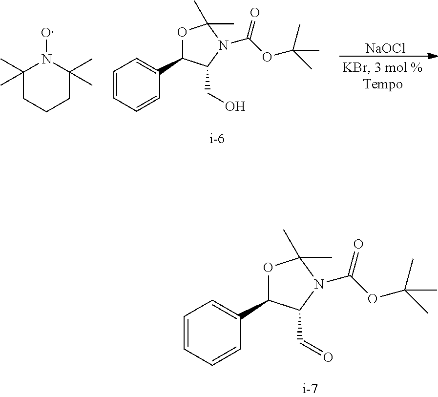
[NaOCl].C1(C)(C)CCCC(C)(C)N1O.C1=CC=CC(C2OC(C)(C)N(C(OC(C)(C)C)=O)C2CO)=C1.C1=CC=CC(C2OC(C)(C)N(C(OC(C)(C)C)=O)C2C=O)=C1
